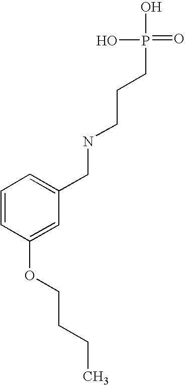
C1=CC=C(CNCCCP(=O)(O)O)C=C1OCCCC
